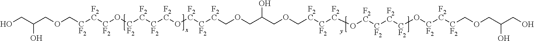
OCC(COC[CF2][F2C][CF2]O[CF2][F2C][CF2][F2C]O[F2C][CF2][F2C]COCC(COC[F2C][CF2][F2C]O[F2C][CF2][F2C][CF2]O[CF2][F2C][CF2]COCC(CO)O)O)O
